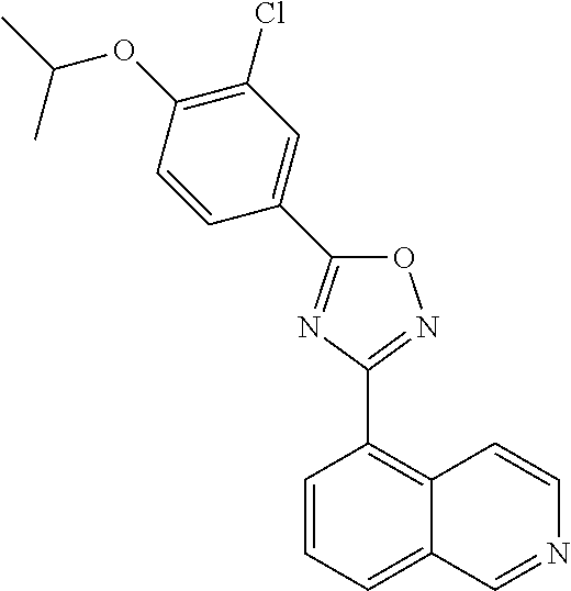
C1=CC=C2C(=C1C1=NOC(C3=CC(Cl)=C(OC(C)C)C=C3)=N1)C=CN=C2
